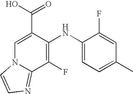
C1(F)=C(NC2=CC=C(C)C=C2F)C(C(O)=O)=CN2C1=NC=C2
